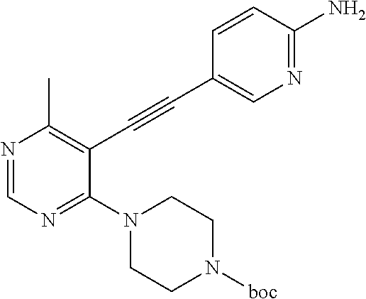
N1=CN=C(N2CCN([boc])CC2)C(C#CC2=CN=C(N)C=C2)=C1C
